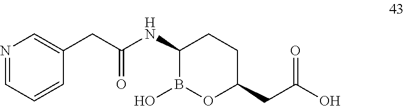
C1=C(CC(NC2B(O)OC(CC(O)=O)CC2)=O)C=CC=N1
